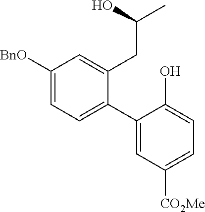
C1([BnO])=CC=C(C2=CC([CO2Me])=CC=C2O)C(CC(C)O)=C1
